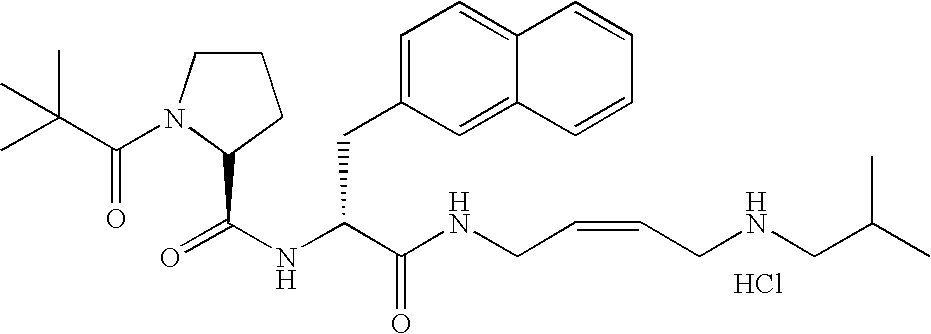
Cl.N(C(C(NCC=CCNCC(C)C)=O)CC1=CC=C2C(=C1)C=CC=C2)C(=O)C1N(C(=O)C(C)(C)C)CCC1
